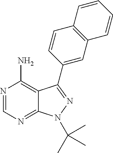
N1=CN=C2C(=C1N)C(C1=CC3=C(C=C1)C=CC=C3)=NN2C(C)(C)C
